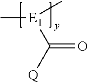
C[E1](C)C([Q])=O
